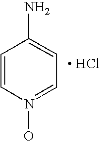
C1=CN(O)=CC=C1N.[ HCl]
